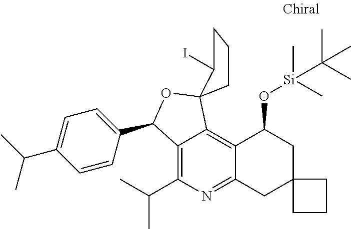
C1CC2(C(I)C1)C1=C3C(=NC(C(C)C)=C1C(C1=CC=C(C(C)C)C=C1)O2)CC1(CC3O[Si](C)(C)C(C)(C)C)CCC1
